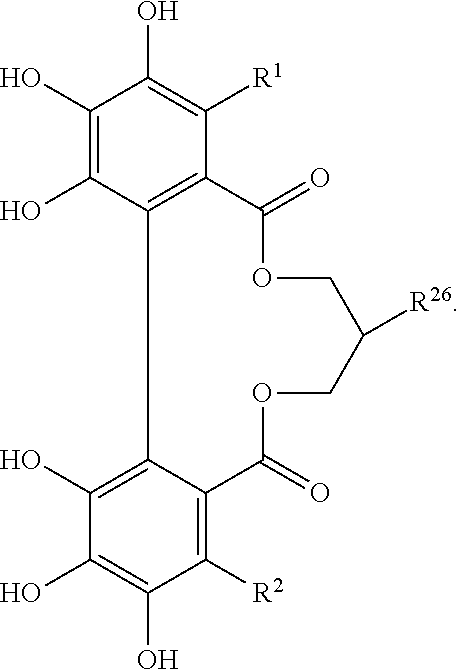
C1(O)=C(O)C2=C(C([R1])=C1O)C(=O)OCC([R26])COC(=O)C1=C([R2])C(O)=C(O)C(O)=C21
